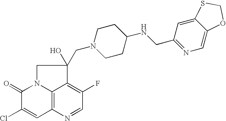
C12=C3N=CC(F)=C1C(O)(CN1CCC(NCC4=NC=C5C(=C4)SCO5)CC1)CN2C(=O)C(Cl)=C3
